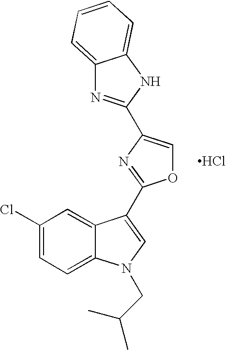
C1(Cl)=CC=C2C(=C1)C(C1=NC(C3=NC4=CC=CC=C4N3)=CO1)=CN2CC(C)C.Cl
